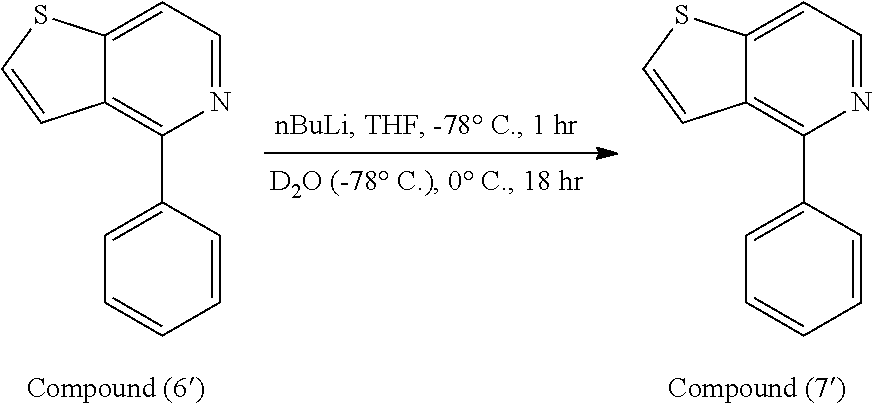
C12=CC=NC(C3=CC=CC=C3)=C1C=CS2.C12=CC=NC(C3=CC=CC=C3)=C1C=CS2
